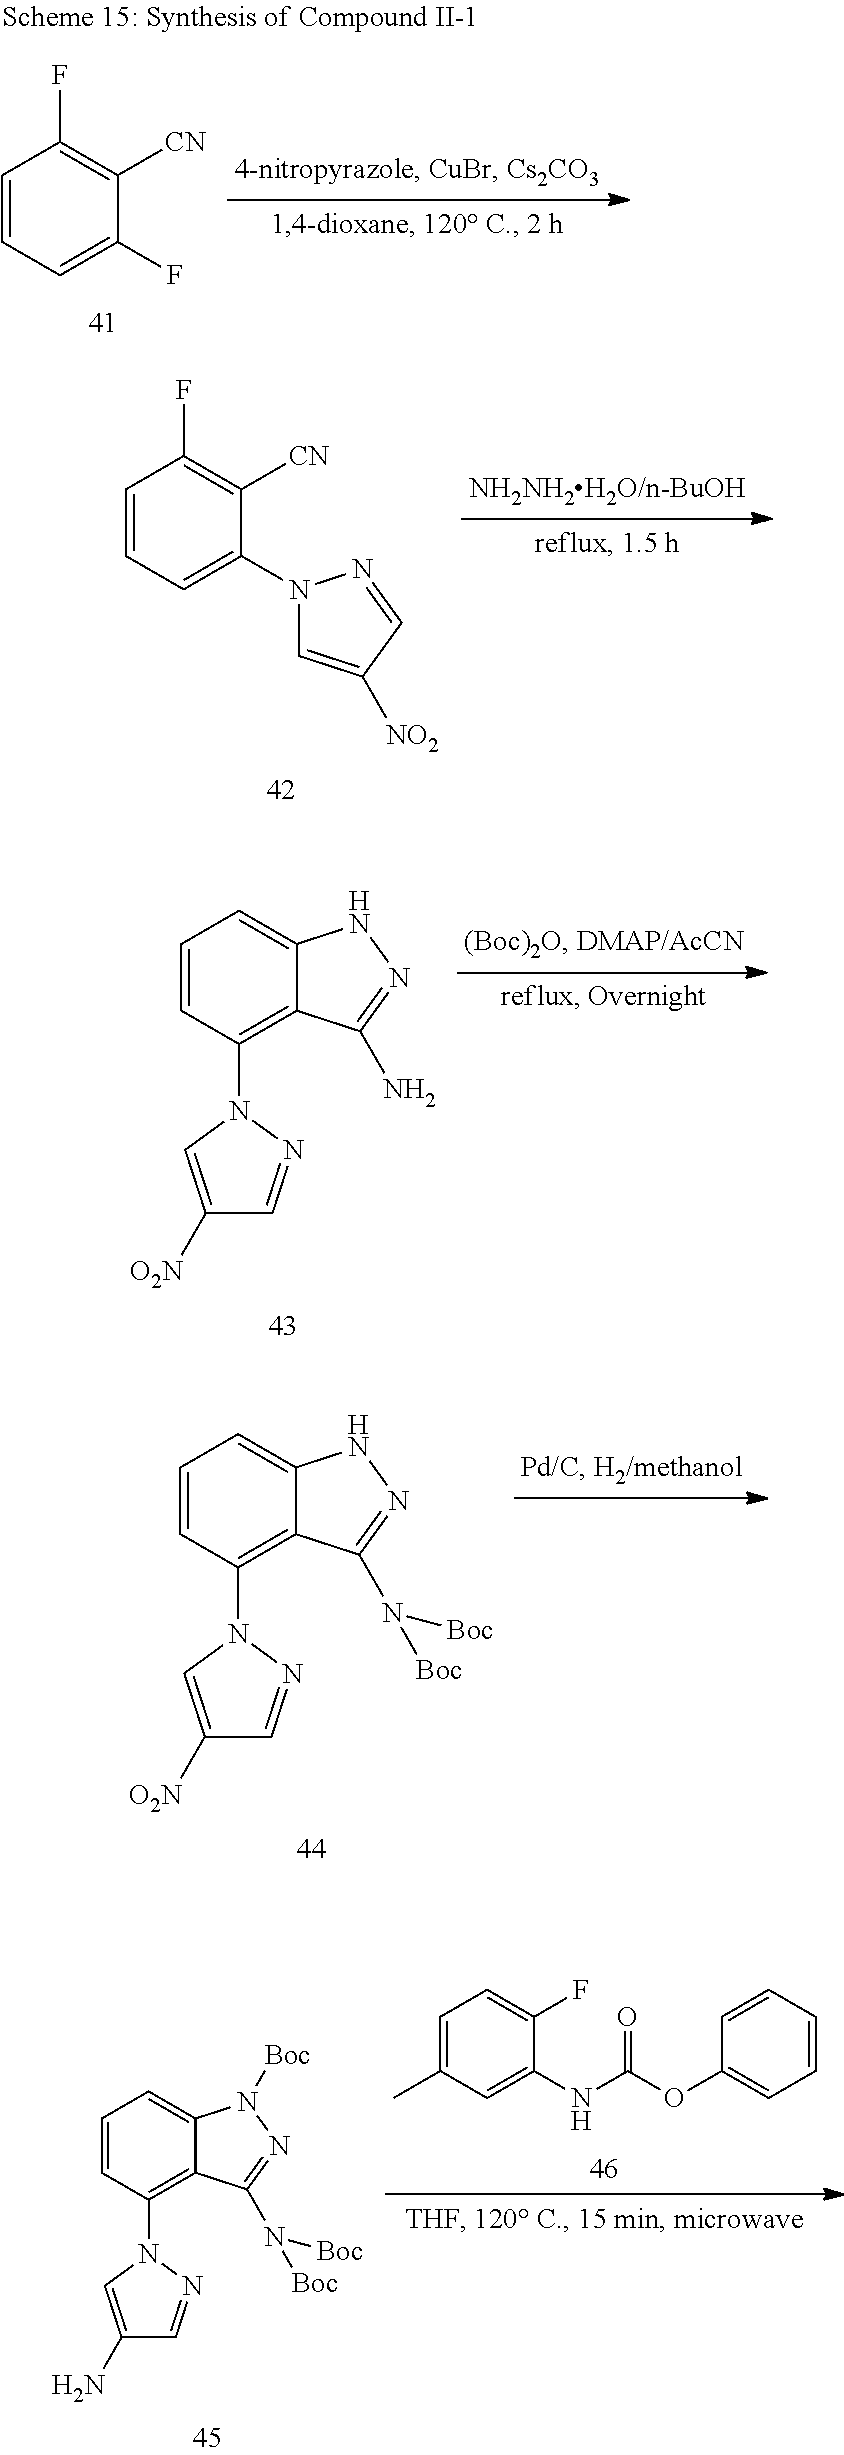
C1=CC=C(F)C([CN])=C1F.C1=CC=C(N2C=C([NO2])C=N2)C([CN])=C1F.C1=CC(N2C=C([O2N])C=N2)=C2C(=C1)NN=C2N.C1=CC(N2C=C([O2N])C=N2)=C2C(=C1)NN=C2N([Boc])[Boc].C1=CC(N2C=C(N)C=N2)=C2C(=C1)N([Boc])N=C2N([Boc])[Boc].C1=C(C)C=C(NC(OC2=CC=CC=C2)=O)C(F)=C1
